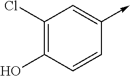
C1(Cl)=C(O)C=CC(->C)=C1
